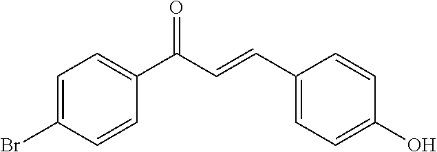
C1=C(Br)C=CC(C(C=CC2=CC=C(O)C=C2)=O)=C1
